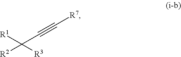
[R1]C([R2])([R3])C#C[R7]
